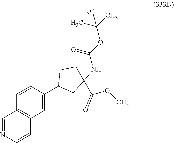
C12=C(C=C(C3CC(NC(OC(C)(C)C)=O)(C(OC)=O)CC3)C=C1)C=CN=C2
